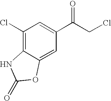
C1(=O)OC2=CC(C(=O)CCl)=CC(Cl)=C2N1
